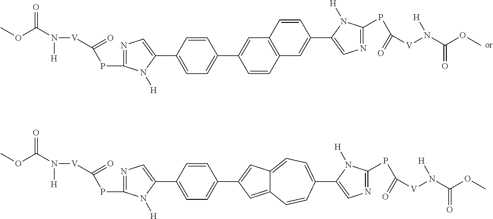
COC(N([H])[V]C(=O)PC1=NC=C(C2=CC=C(C3=CC4=C(C=C3)C=C(C3=CN=C(PC(=O)[V]N([H])C(OC)=O)N3[H])C=C4)C=C2)N1[H])=O.COC(N([H])[V]C(=O)PC1=NC=C(C2=CC=C(C3=CC4=CC=C(C5=CN=C(PC(=O)[V]N([H])C(OC)=O)N5[H])C=CC4=C3)C=C2)N1[H])=O
